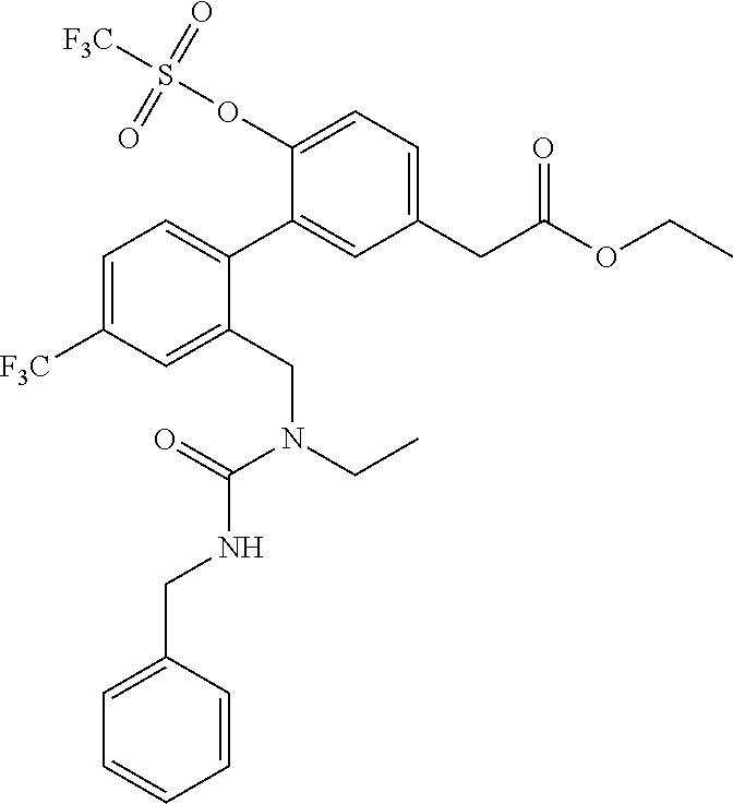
O(C1=CC=C(CC(OCC)=O)C=C1C1=CC=C([F3C])C=C1CN(CC)C(=O)NCC1=CC=CC=C1)S([F3C])(=O)=O
